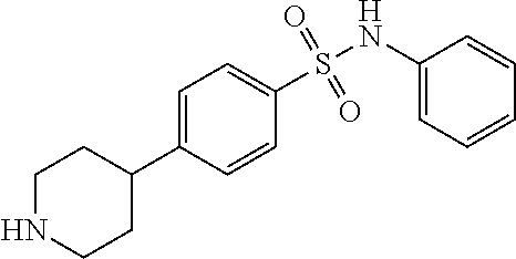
C1NCCC(C2=CC=C(S(NC3=CC=CC=C3)(=O)=O)C=C2)C1
